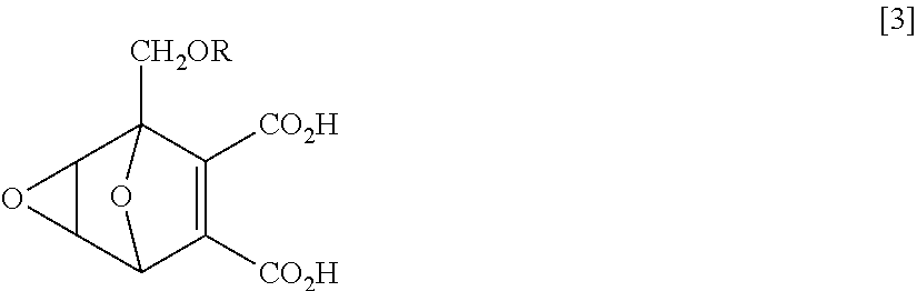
C12C(C3C([CO2H])=C([CO2H])C1([CH2OR])O3)O2
